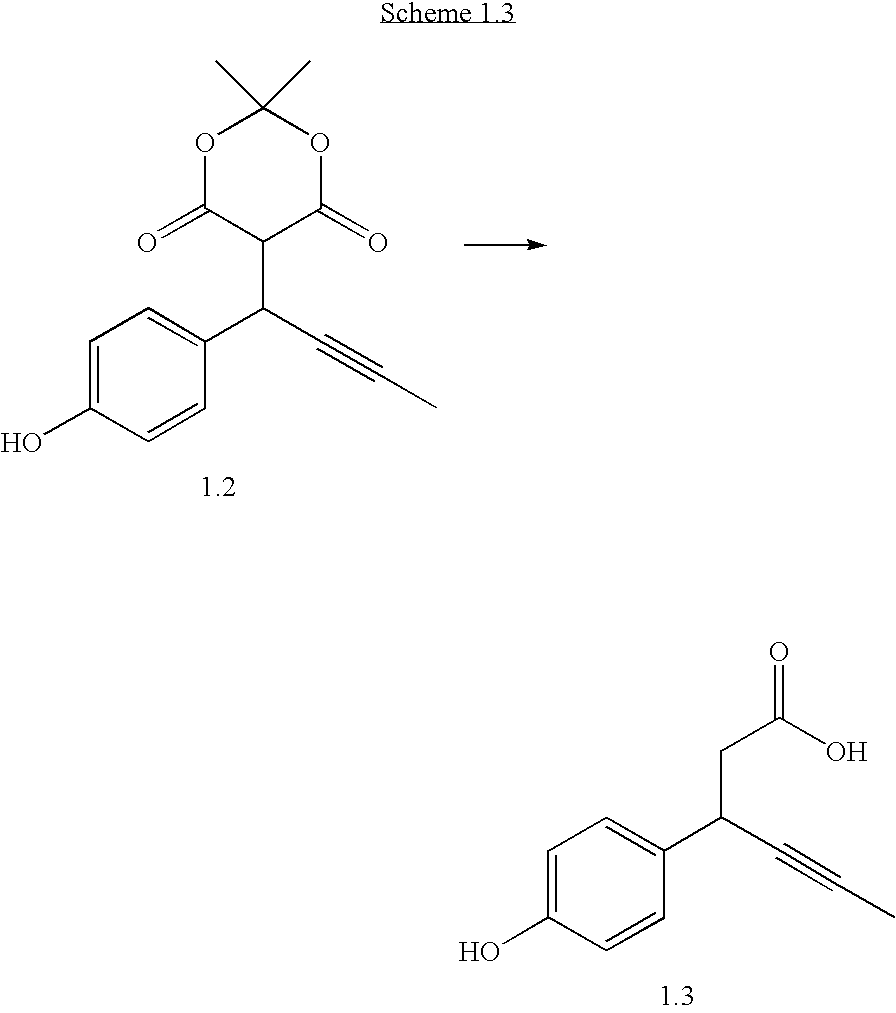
C1=C(O)C=CC(C(C2C(=O)OC(C)(C)OC2=O)C#CC)=C1.C1=C(O)C=CC(C(CC(=O)O)C#CC)=C1
